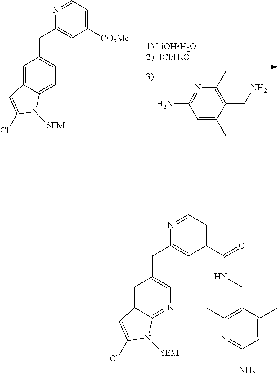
C1=C(C)C(CN)=C(C)N=C1N.C(C1=CC([CO2Me])=CC=N1)C1=CC=C2C(=C1)C=C(Cl)N2[SEM].C(C1=CC(C(=O)NCC2=C(C)N=C(N)C=C2C)=CC=N1)C1=CN=C2C(=C1)C=C(Cl)N2[SEM]
